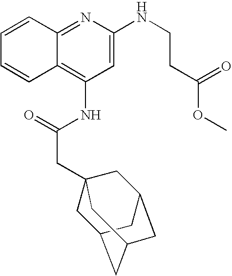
C12=NC(NCCC(OC)=O)=CC(NC(CC34CC5CC(CC(C3)C5)C4)=O)=C1C=CC=C2
